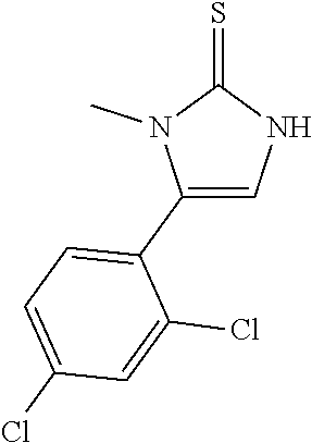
C1(C2=CC=C(Cl)C=C2Cl)=CNC(=S)N1C
